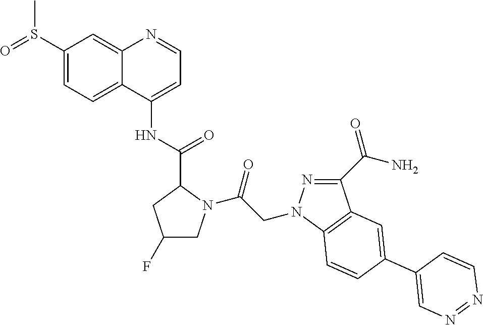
C1(S(=O)C)=CC=C2C(=C1)N=CC=C2NC(C1CC(F)CN1C(CN1N=C(C(N)=O)C2=C1C=CC(C1=CN=NC=C1)=C2)=O)=O
